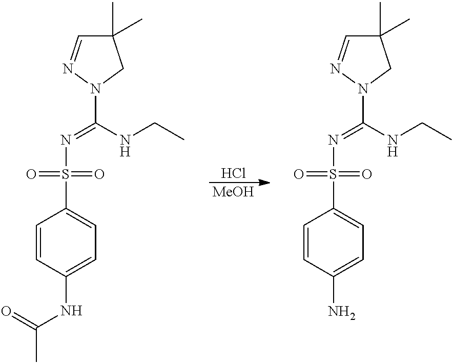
Cl.[MeOH].C1=CC(NC(C)=O)=CC=C1S(N=C(NCC)N1N=CC(C)(C)C1)(=O)=O.C1=CC(N)=CC=C1S(N=C(NCC)N1N=CC(C)(C)C1)(=O)=O
